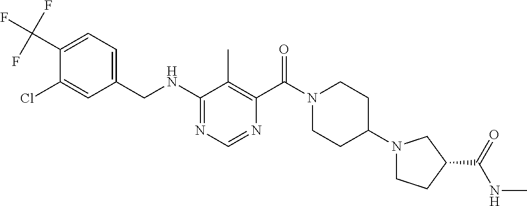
C1(NCC2=CC=C(C(F)(F)F)C(Cl)=C2)=NC=NC(C(N2CCC(N3CCC(C(=O)NC)C3)CC2)=O)=C1C
